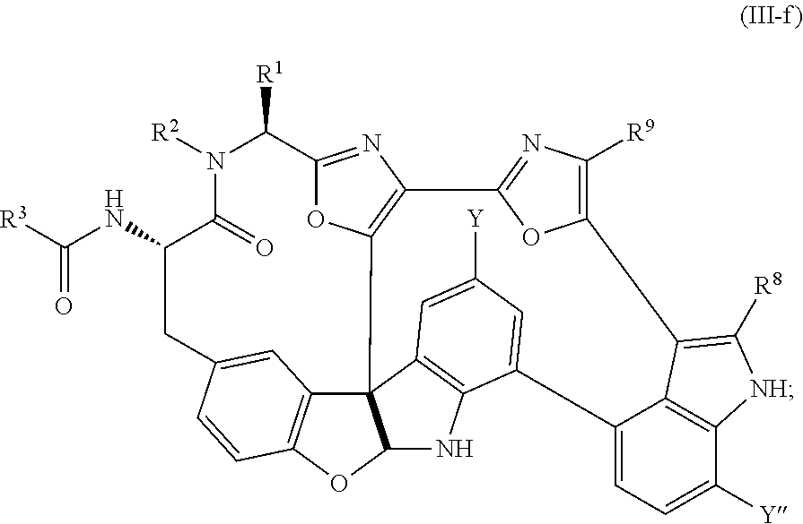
C(NC1C(=O)N([R2])C([R1])C2=NC3=C(O2)C24C5=C(OC2NC2=C4C=C([Y])C=C2C2=CC=C([Y])C4=C2C(=C([R8])[NH]4)C2=C([R9])N=C3O2)C=CC(=C5)C1)([R3])=O
